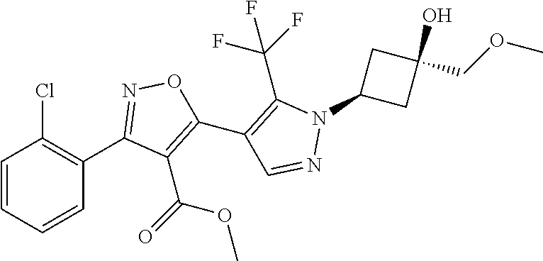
C1(C2=NOC(C3=C(C(F)(F)F)N(C4CC(O)(COC)C4)N=C3)=C2C(=O)OC)=C(Cl)C=CC=C1
